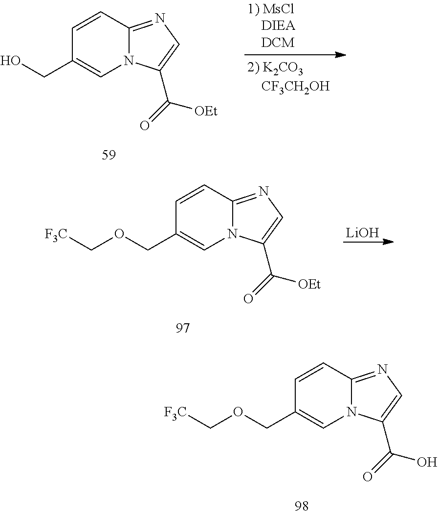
C1=CC2=NC=C(C(=O)[OEt])N2C=C1CO.C1=CC2=NC=C(C(=O)[OEt])N2C=C1COC[F3C].[LiOH].C1=CC2=NC=C(C(=O)O)N2C=C1COC[F3C]
